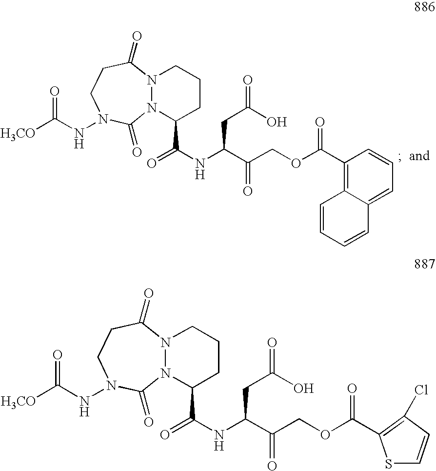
O(CC(C(NC(C1CCCN2N1C(=O)N(NC(=O)[H3CO])CCC2=O)=O)CC(O)=O)=O)C(C1=C2C(=CC=C1)C=CC=C2)=O.O(CC(C(NC(C1CCCN2N1C(=O)N(NC(=O)[H3CO])CCC2=O)=O)CC(O)=O)=O)C(=O)C1=C(Cl)C=CS1
